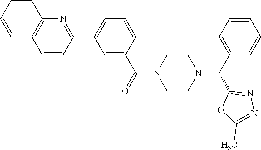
C1(C2=CC=CC(C(=O)N3CCN(C(C4=CC=CC=C4)C4=NN=C(C)O4)CC3)=C2)=NC2=C(C=C1)C=CC=C2
